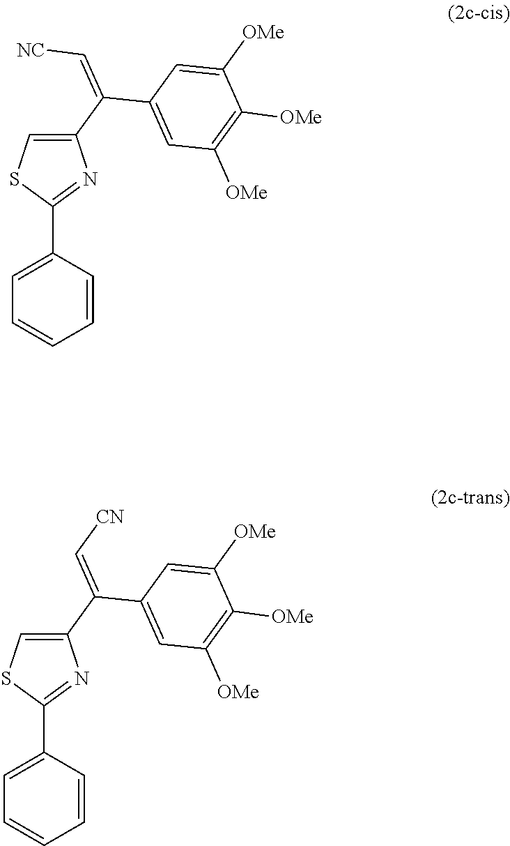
C1=C(C2=NC(C(=C[NC])C3=CC([OMe])=C([OMe])C([OMe])=C3)=CS2)C=CC=C1.C1=C(C2=NC(C(=C[CN])C3=CC([OMe])=C([OMe])C([OMe])=C3)=CS2)C=CC=C1
